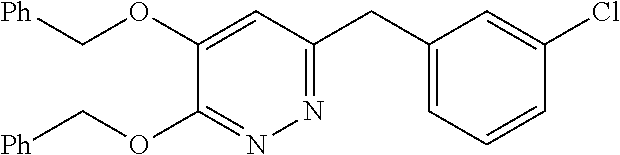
[Ph]COC1=CC(CC2=CC=CC(Cl)=C2)=NN=C1OC[Ph]
